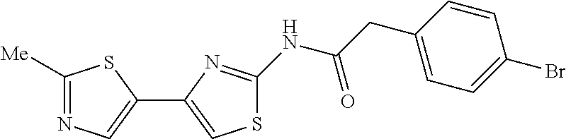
C1([Me])=NC=C(C2=CSC(NC(CC3=CC=C(Br)C=C3)=O)=N2)S1
